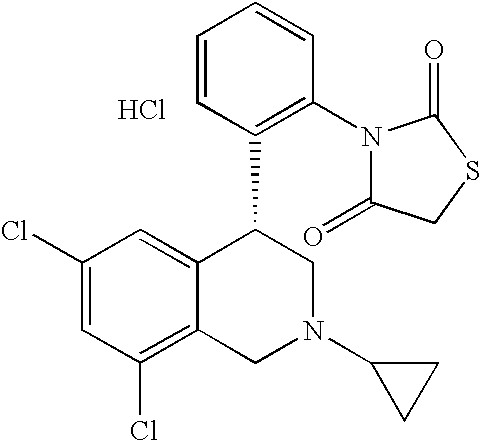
C1(Cl)=CC(Cl)=C2C(=C1)C(C1=C(N3C(=O)CSC3=O)C=CC=C1)CN(C1CC1)C2.Cl
